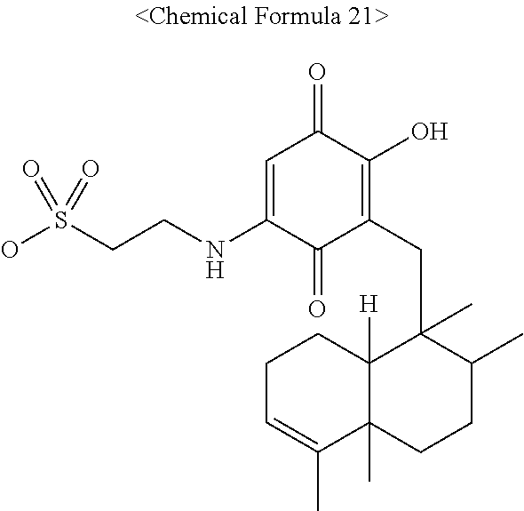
C(NC1=CC(=O)C(O)=C(CC2(C)C3([H])C(C)(CCC2C)C(C)=CCC3)C1=O)CS(O)(=O)=O
